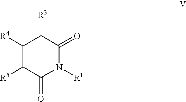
N1([R1])C(=O)C([R3])C([R4])C([R5])C1=O
